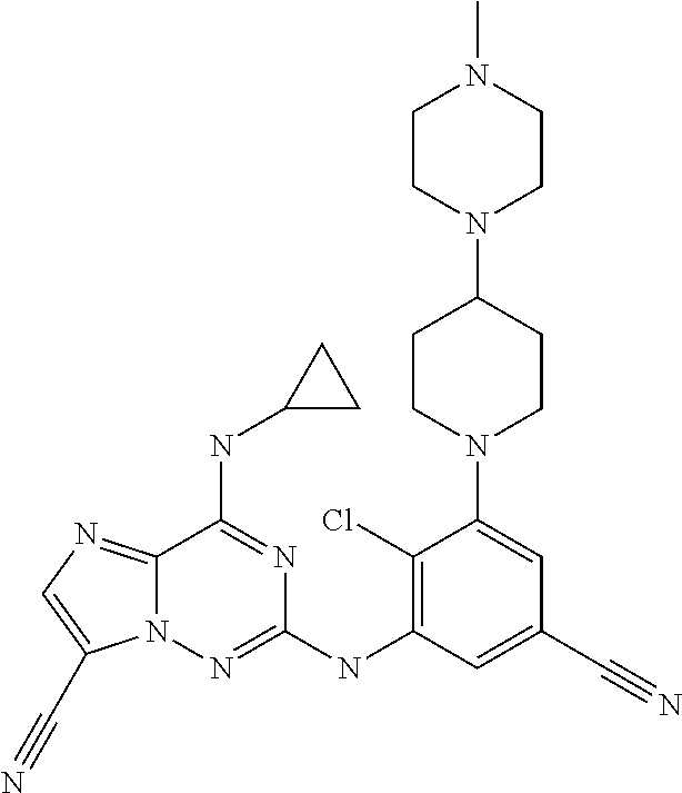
C12=NC=C(C#N)N1N=C(NC1=C(Cl)C(N3CCC(N4CCN(C)CC4)CC3)=CC(C#N)=C1)N=C2NC1CC1
